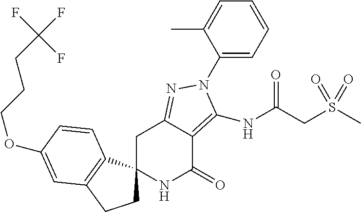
O(C1=CC2=C(C3(CC2)NC(=O)C2=C(NC(CS(C)(=O)=O)=O)N(C4=CC=CC=C4C)N=C2C3)C=C1)CCCC(F)(F)F
